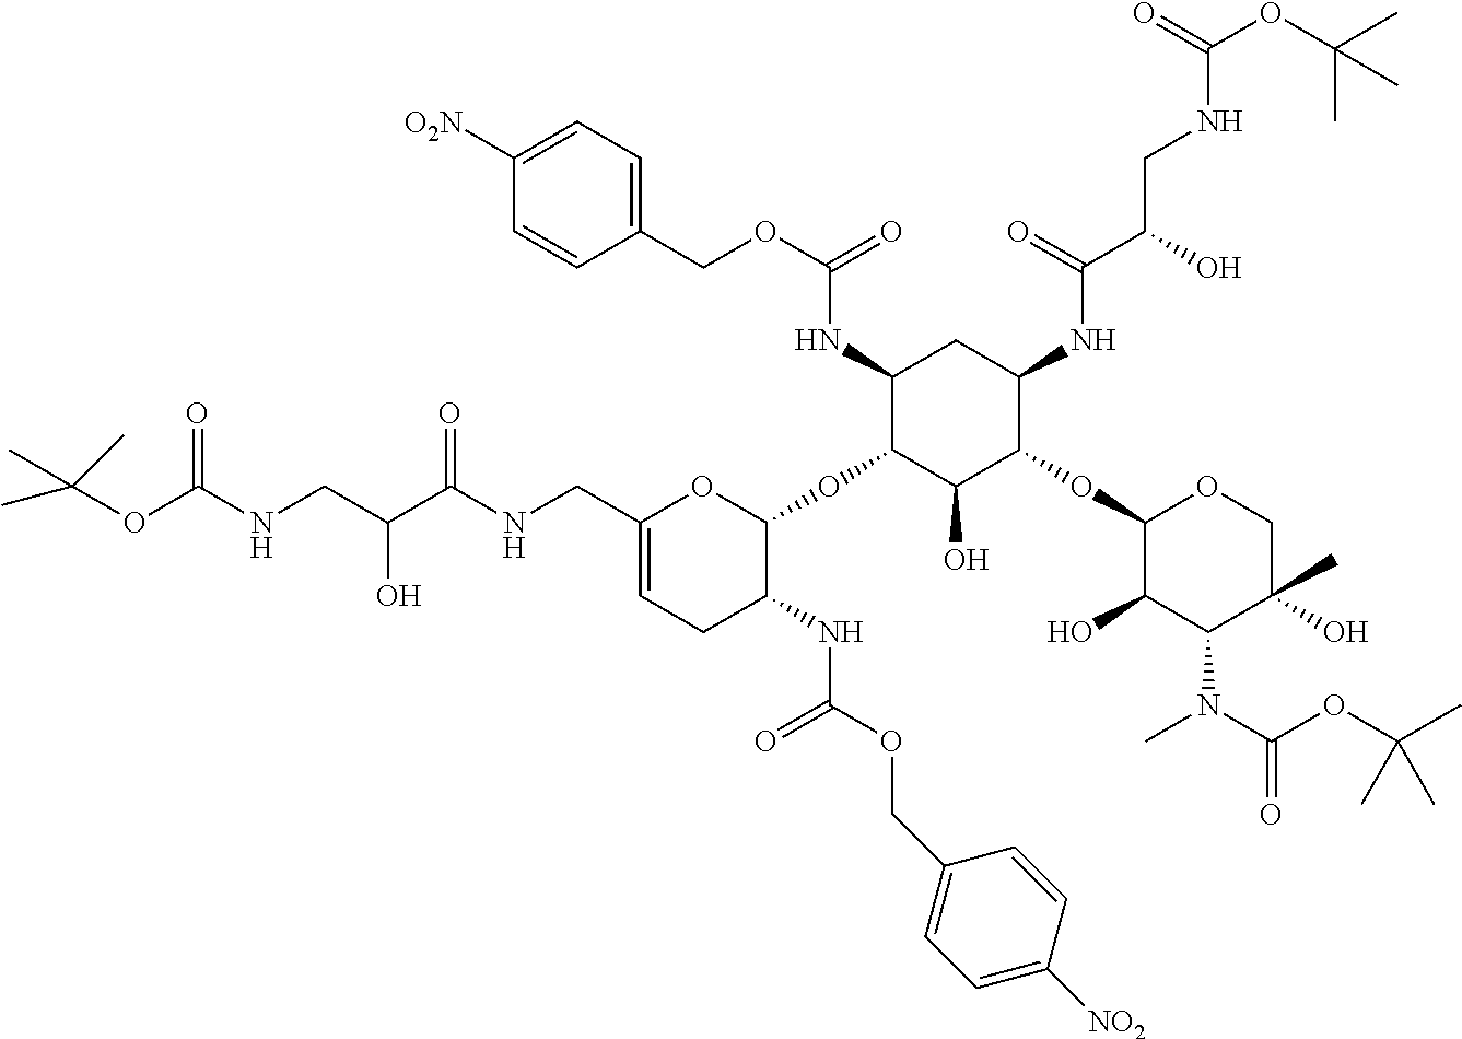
C1(NC(OCC2=CC=C([O2N])C=C2)=O)C(OC2OC(CNC(C(CNC(OC(C)(C)C)=O)O)=O)=CCC2NC(OCC2=CC=C([NO2])C=C2)=O)C(O)C(OC2C(O)C(N(C)C(OC(C)(C)C)=O)C(O)(C)CO2)C(NC(C(CNC(OC(C)(C)C)=O)O)=O)C1
